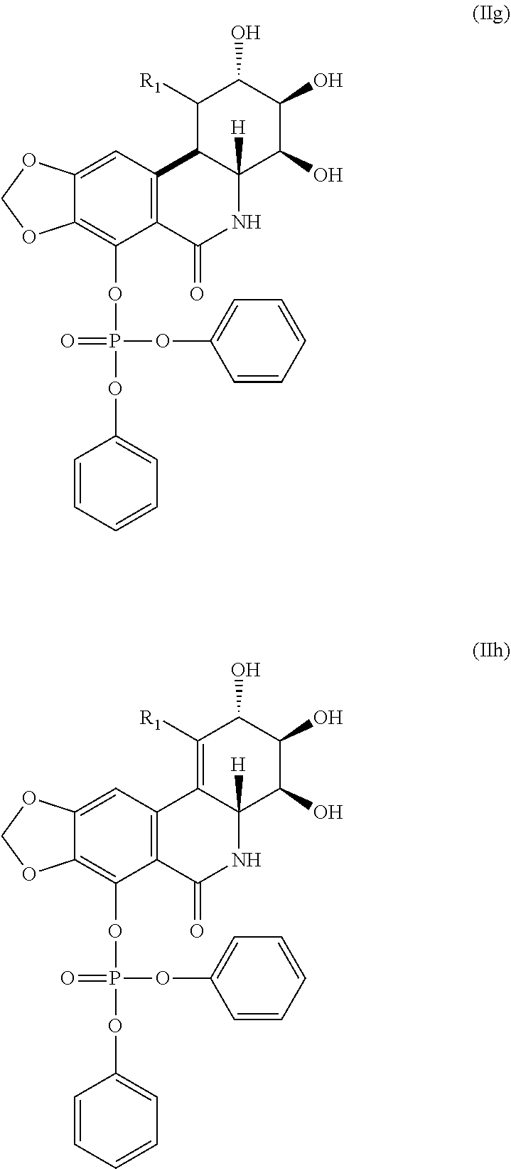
C12=C(C(=O)NC3([H])C1C([R1])C(O)C(O)C3O)C(OP(OC1=CC=CC=C1)(OC1=CC=CC=C1)=O)=C1C(=C2)OCO1.C12=C(C(=O)NC3([H])C1=C([R1])C(O)C(O)C3O)C(OP(OC1=CC=CC=C1)(OC1=CC=CC=C1)=O)=C1C(=C2)OCO1
